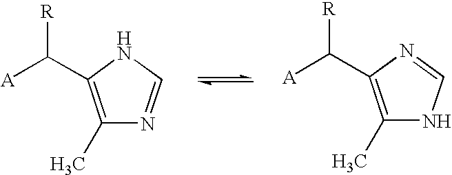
C1(C)=C(C([A])[R])NC=N1.C1(C)=C(C([A])[R])N=CN1
